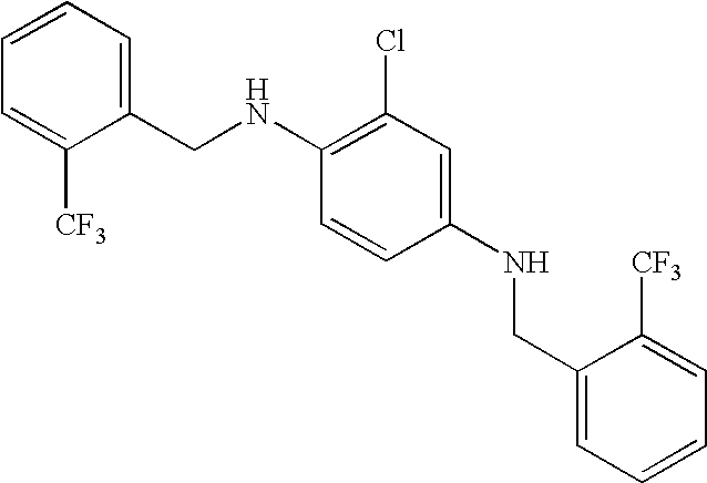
C1=C([CF3])C(CNC2=C(Cl)C=C(NCC3=CC=CC=C3[CF3])C=C2)=CC=C1
